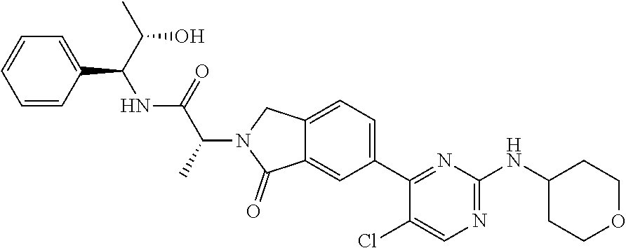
C1=C(C(C(C)O)NC(C(N2CC3=CC=C(C4=NC(NC5CCOCC5)=NC=C4Cl)C=C3C2=O)C)=O)C=CC=C1
